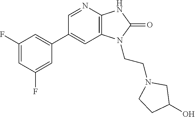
C1(C2=CC(F)=CC(F)=C2)=CC2=C(N=C1)NC(=O)N2CCN1CCC(O)C1
